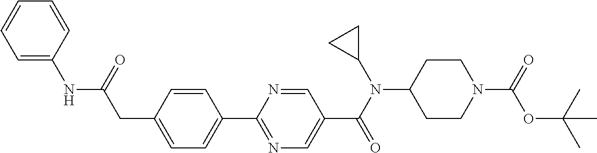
C1(CC(NC2=CC=CC=C2)=O)=CC=C(C2=NC=C(C(N(C3CC3)C3CCN(C(=O)OC(C)(C)C)CC3)=O)C=N2)C=C1
